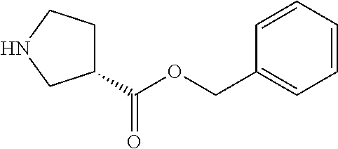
C(OC(=O)C1CCNC1)C1=CC=CC=C1
